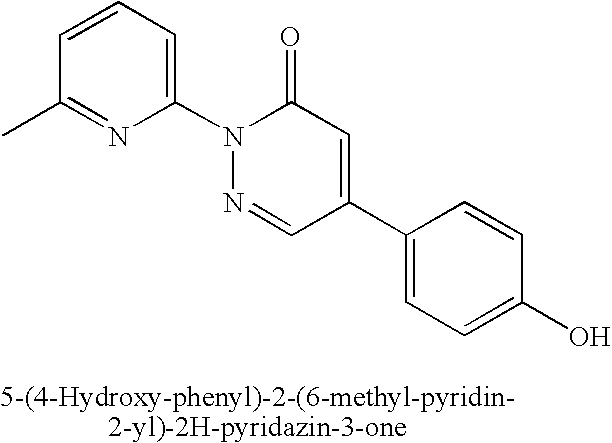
C1(C2=CC(=O)N(C3=CC=CC(C)=N3)N=C2)=CC=C(O)C=C1
